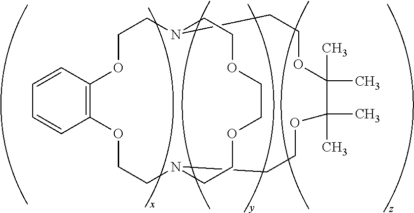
C1N2CCOC3=C(OCCN(CCOC(C)(C)C(C)(C)OC1)CCOCCOCC2)C=CC=C3
